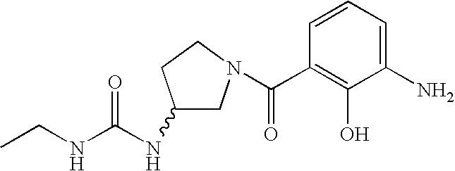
C(C1=C(O)C(N)=CC=C1)(=O)N1CC(NC(NCC)=O)CC1
